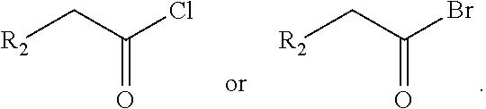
[R2]CC(Br)=O.[R2]CC(Cl)=O
